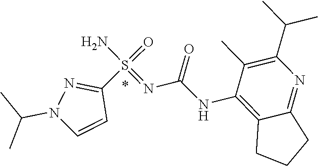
C1(C)=C(C(C)C)N=C2C(=C1NC(N=S(N)(=O)C1=NN(C(C)C)C=C1)=O)CCC2
